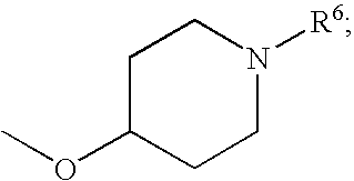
C1C(OC)CCN([R6])C1
